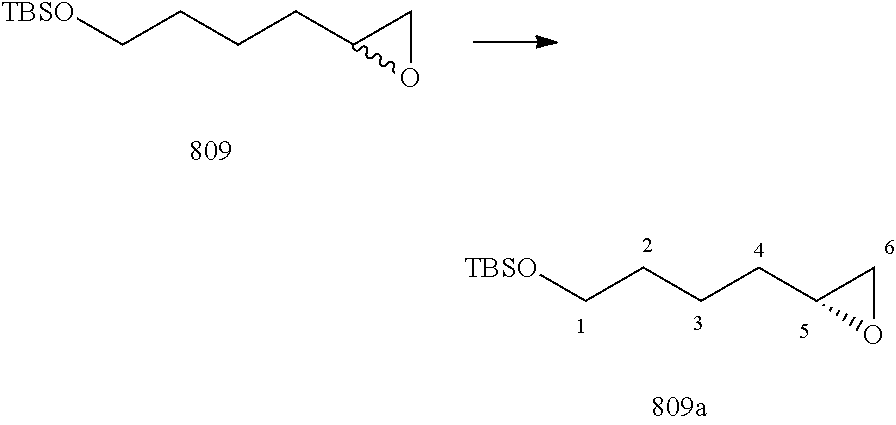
C(CCCC1OC1)[TBSO].C(CCCC1OC1)[TBSO]
